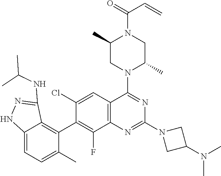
C12=C(C=C(Cl)C(C3=C4C(=CC=C3C)NN=C4NC(C)C)=C1F)C(N1C(C)CN(C(=O)C=C)C(C)C1)=NC(N1CC(N(C)C)C1)=N2
